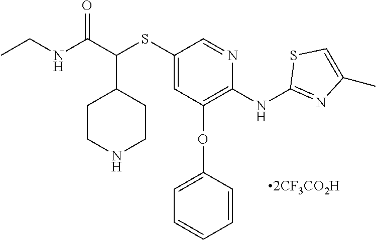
C(C(SC1=CC(OC2=CC=CC=C2)=C(NC2=NC(C)=CS2)N=C1)C1CCNCC1)(NCC)=O
